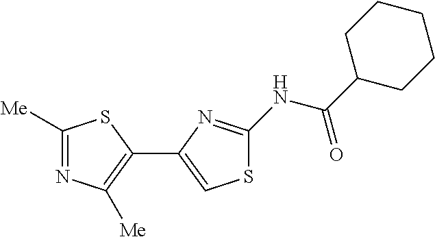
C1([Me])=NC([Me])=C(C2=CSC(NC(C3CCCCC3)=O)=N2)S1
